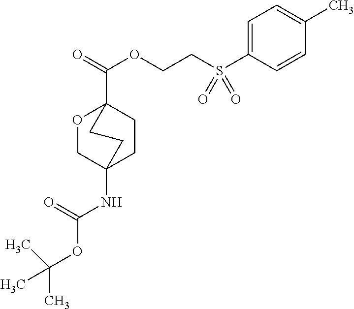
O1CC2(NC(OC(C)(C)C)=O)CCC1(C(=O)OCCS(=O)(=O)C1=CC=C(C)C=C1)CC2
